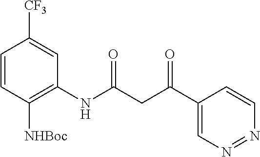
C1=CC([NHBoc])=C(NC(CC(C2=CN=NC=C2)=O)=O)C=C1[CF3]
